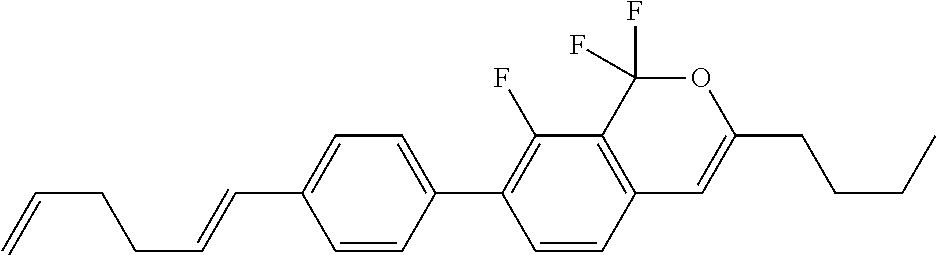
C1=CC2=C(C(F)=C1C1=CC=C(C=CCCC=C)C=C1)C(F)(F)OC(CCCC)=C2
